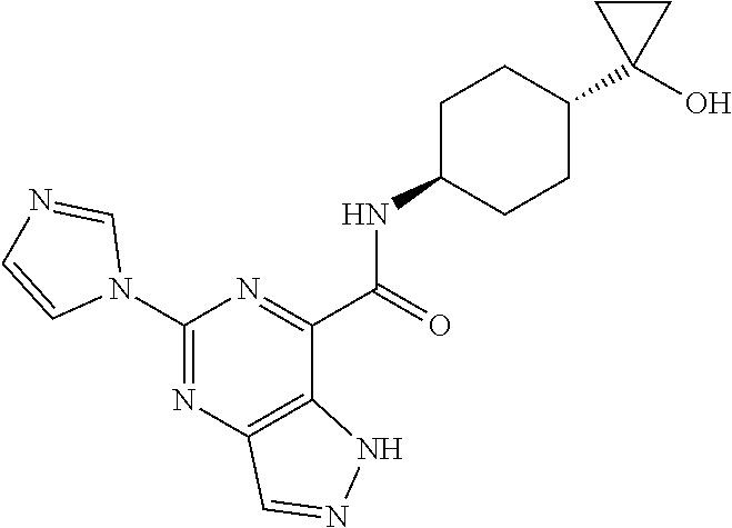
C1(N2C=NC=C2)=NC2=C(C(C(=O)NC3CCC(C4(O)CC4)CC3)=N1)NN=C2
